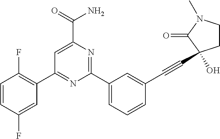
C1=CC(F)=CC(C2=NC(C3=CC=CC(C#CC4(O)CCN(C)C4=O)=C3)=NC(C(=O)N)=C2)=C1F
